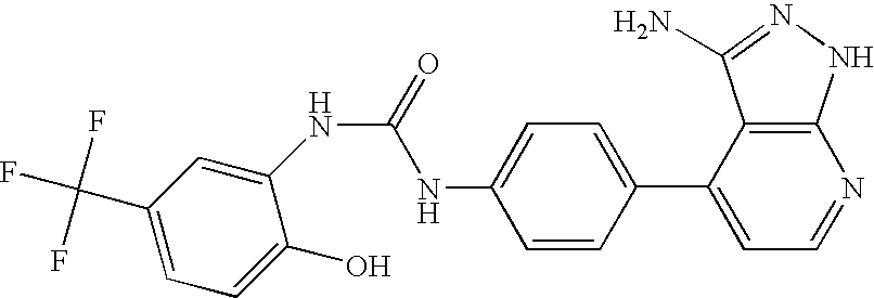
C1(NC(NC2=CC(C(F)(F)F)=CC=C2O)=O)=CC=C(C2=CC=NC3=C2C(N)=NN3)C=C1
